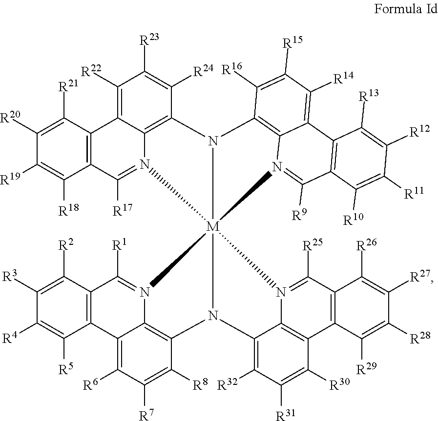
C1([R2])=C([R3])C([R4])=C([R5])C2=C1C([R1])=N1C3=C(C([R8])=C([R7])C([R6])=C23)N2[M]134(N(C1=C5C(=C([R14])C([R15])=C1[R16])C1=C(C([R9])=N35)C([R10])=C([R11])C([R12])=C1[R13])C1=C3C(=C([R22])C([R23])=C1[R24])C1=C(C([R17])=N43)C([R18])=C([R19])C([R20])=C1[R21])N1=C([R25])C3=C(C4=C1C2=C([R32])C([R31])=C4[R30])C([R29])=C([R28])C([R27])=C3[R26]
